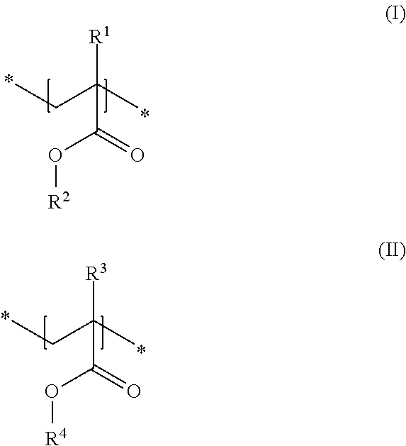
CCC(C)([R1])C(=O)O[R2].CCC(C)([R3])C(=O)O[R4]
